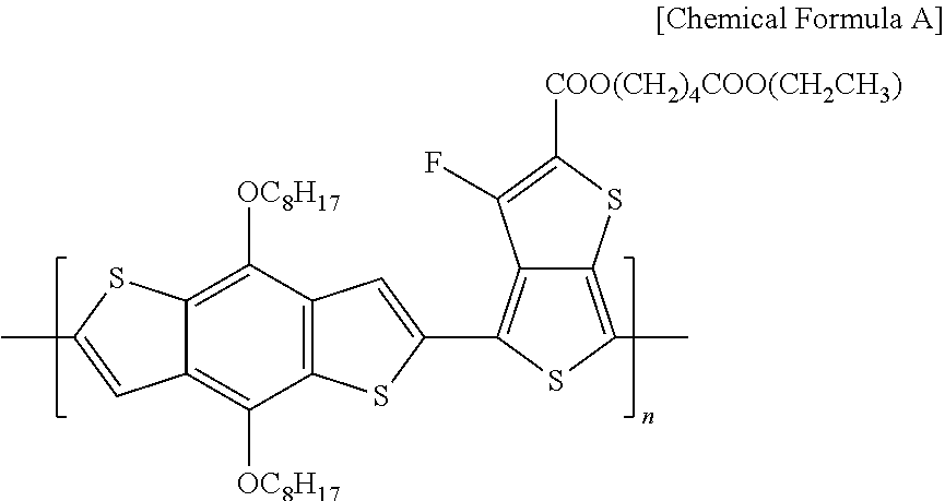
C1([OC8H17])=C2C(=C([OC8H17])C3=C1C=C(C1=C4C(=C(C)S1)SC([COO(CH2)4COO(CH2CH3)])=C4F)S3)C=C(C)S2
